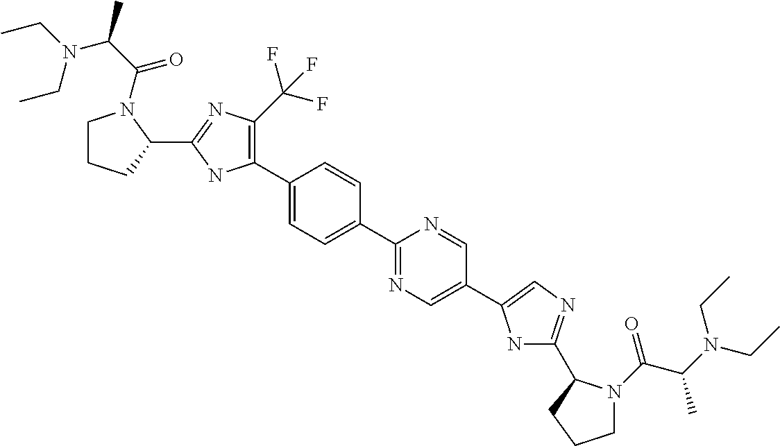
C1CCC(C2=NC(C(F)(F)F)=C(C3=CC=C(C4=NC=C(C5=CN=C(C6N(C(C(N(CC)CC)C)=O)CCC6)N5)C=N4)C=C3)N2)N1C(C(N(CC)CC)C)=O
